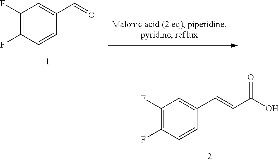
C1(F)=C(F)C=CC(C=O)=C1.C1(F)=C(F)C=CC(C=CC(O)=O)=C1
